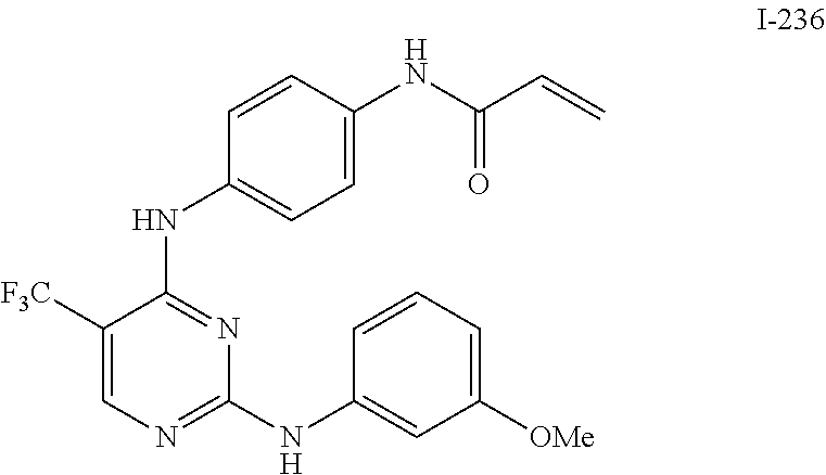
C1([F3C])=CN=C(NC2=CC([OMe])=CC=C2)N=C1NC1=CC=C(NC(C=C)=O)C=C1
